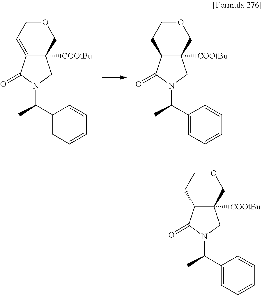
C12([COOtBu])C(=CCOC1)C(=O)N(C(C1=CC=CC=C1)C)C2.C12([COOtBu])C(C(=O)N(C(C3=CC=CC=C3)C)C1)CCOC2.C12([COOtBu])C(C(=O)N(C(C3=CC=CC=C3)C)C1)CCOC2
